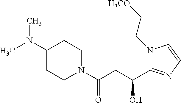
C1(N(C)C)CCN(C(CC(C2=NC=CN2CC[H3CO])O)=O)CC1
